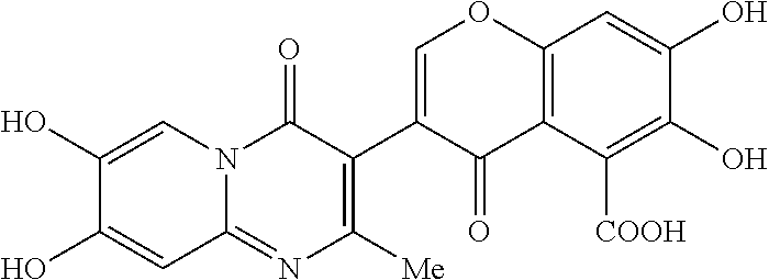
C1=C(C2=C([Me])N=C3C=C(O)C(O)=CN3C2=O)C(=O)C2=C(O1)C=C(O)C(O)=C2[COOH]
